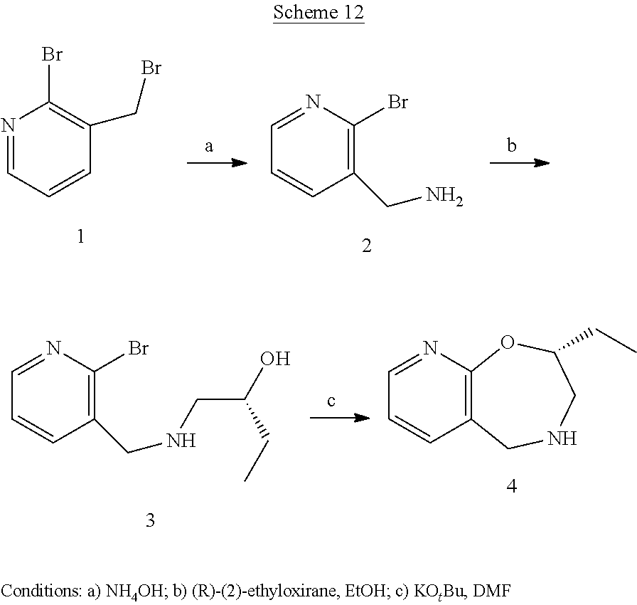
N1=CC=CC(CBr)=C1Br.C1=NC(Br)=C(CN)C=C1.C1=NC(Br)=C(CNCC(O)CC)C=C1.C1=NC2=C(C=C1)CNCC(CC)O2
